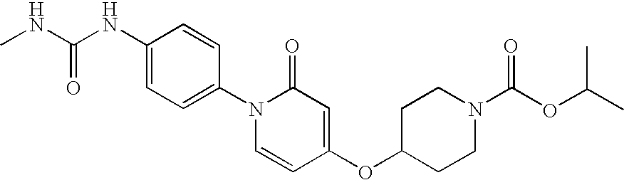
C1=CC(N2C=CC(OC3CCN(C(=O)OC(C)C)CC3)=CC2=O)=CC=C1NC(NC)=O
